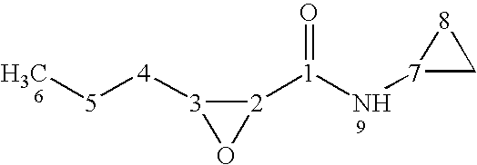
[7]1(N[1]([2]2[3]([4][5]C)O2)=O)C[8]1
